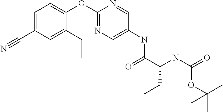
C1=C(C#N)C=C(CC)C(OC2=NC=C(NC(C(NC(=O)OC(C)(C)C)CC)=O)C=N2)=C1
